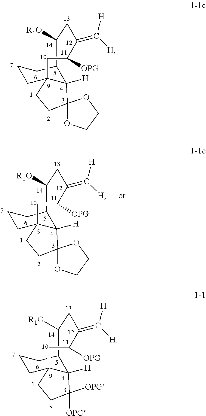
C1CC23C([H])(C(C1)C([R1O])CC(=C([H])[H])C([OPG])C2)C1(CC3)OCCO1.C1CC23C([H])(C(C1)C([R1O])CC(=C([H])[H])C([OPG])C2)C1(CC3)OCCO1.C1CC23C([H])(C(C1)C([R1O])CC(=C([H])[H])C([OPG])C2)C([OPG])([OPG])CC3
